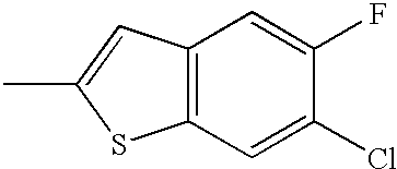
C12=C(C=C(C)S1)C=C(F)C(Cl)=C2
